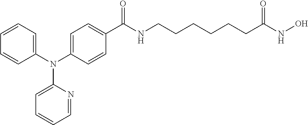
C1(N(C2=CC=C(C(NCCCCCCC(NO)=O)=O)C=C2)C2=CC=CC=N2)=CC=CC=C1
